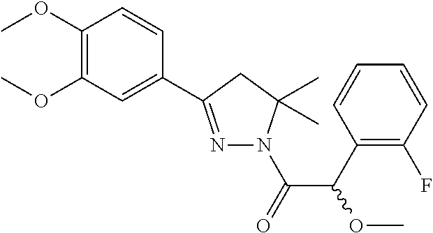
C1(OC)=C(OC)C=C(C2=NN(C(=O)C(C3=C(F)C=CC=C3)OC)C(C)(C)C2)C=C1
